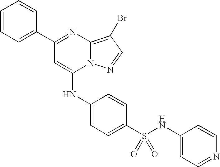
C1=C(C2=NC3=C(Br)C=NN3C(NC3=CC=C(S(NC4=CC=NC=C4)(=O)=O)C=C3)=C2)C=CC=C1
